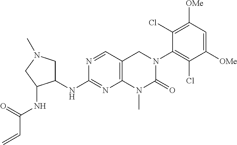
C12=C(C=NC(NC3CN(C)CC3NC(=O)C=C)=N1)CN(C1=C(Cl)C([OMe])=CC([OMe])=C1Cl)C(=O)N2C
